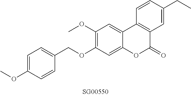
C1=C(OC)C=CC(COC2=C(OC)C=C3C(=C2)OC(=O)C2=C3C=CC(CC)=C2)=C1
